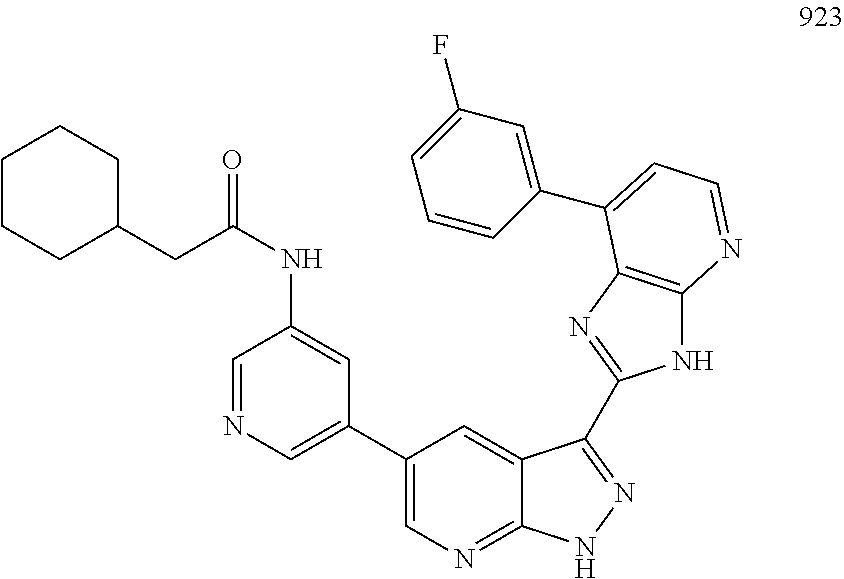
C1=NC=C(C2=CN=C3C(=C2)C(C2=NC4=C(N2)N=CC=C4C2=CC(F)=CC=C2)=NN3)C=C1NC(CC1CCCCC1)=O
